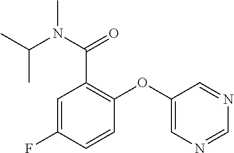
C1(OC2=CN=CN=C2)=C(C(N(C(C)C)C)=O)C=C(F)C=C1
